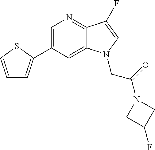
C1=C(C2=CC=CS2)C=C2C(=N1)C(F)=CN2CC(N1CC(F)C1)=O
